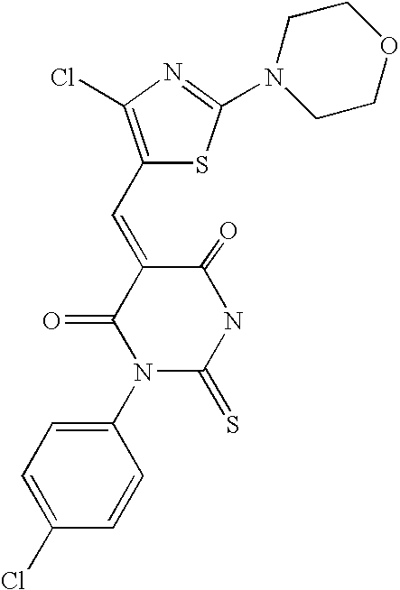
C1(C=C2C(=O)N(C3=CC=C(Cl)C=C3)C(=S)NC2=O)=C(Cl)N=C(N2CCOCC2)S1
